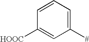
C1=CC=C([#])C=C1[HOOC]
